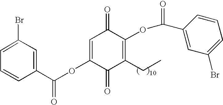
C1=CC(C(OC2=CC(=O)C(OC(=O)C3=CC(Br)=CC=C3)=C(CC)C2=O)=O)=CC(Br)=C1
